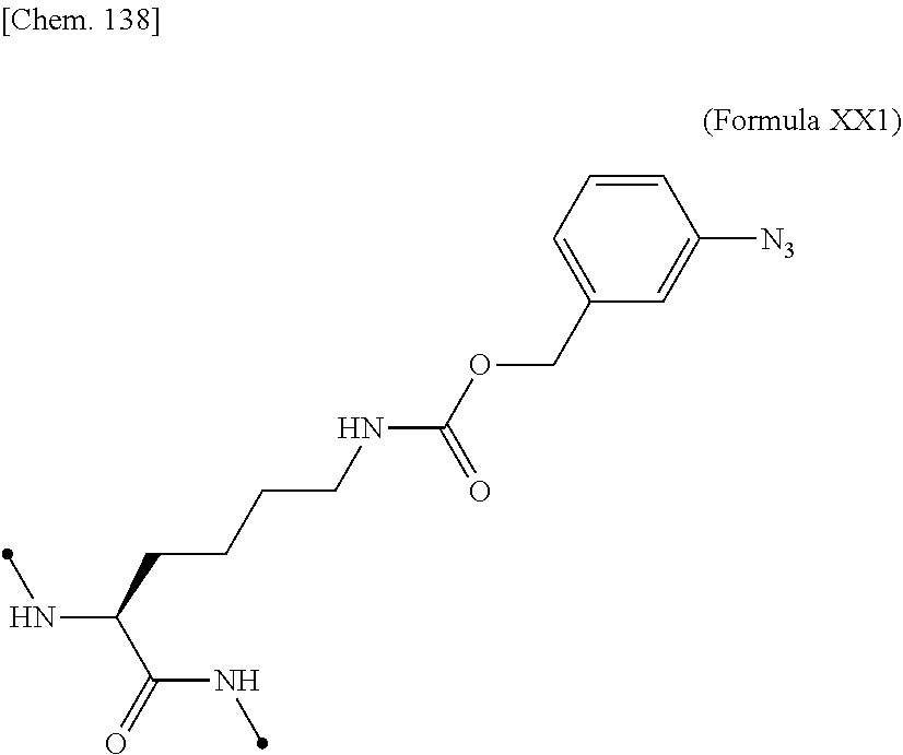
N(C(C(=O)NC)CCCCNC(OCC1=CC=CC([N3])=C1)=O)C
